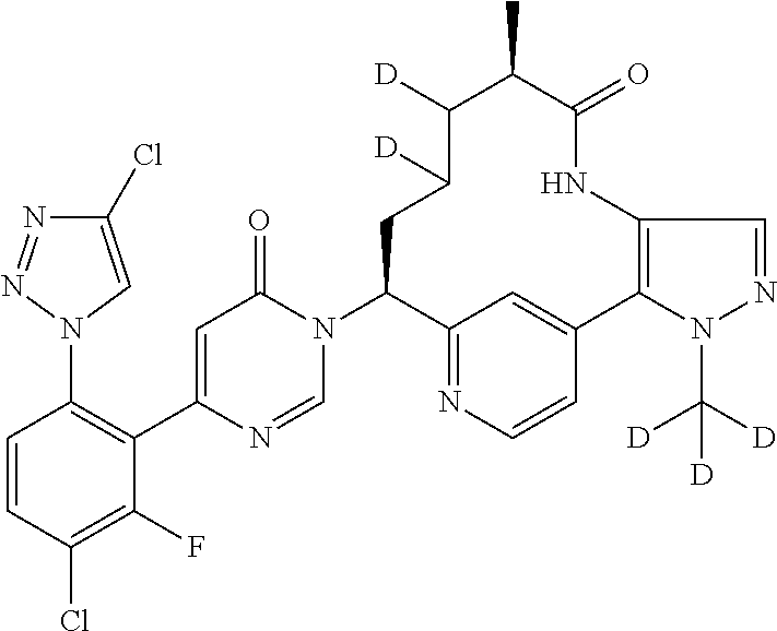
N1=NN(C2=C(C3=CC(=O)N(C4C5=NC=CC(=C5)C5=C(NC(=O)C(C)C([D])C([D])C4)C=NN5C([D])([D])[D])C=N3)C(F)=C(Cl)C=C2)C=C1Cl
